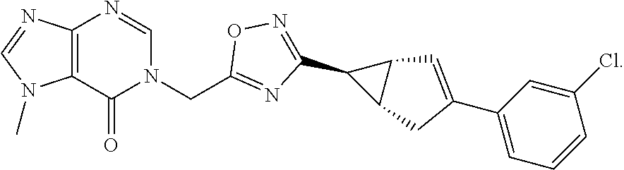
C1(C2=NOC(CN3C=NC4=C(C3=O)N(C)C=N4)=N2)C2C1C=C(C1=CC=CC(Cl)=C1)C2
